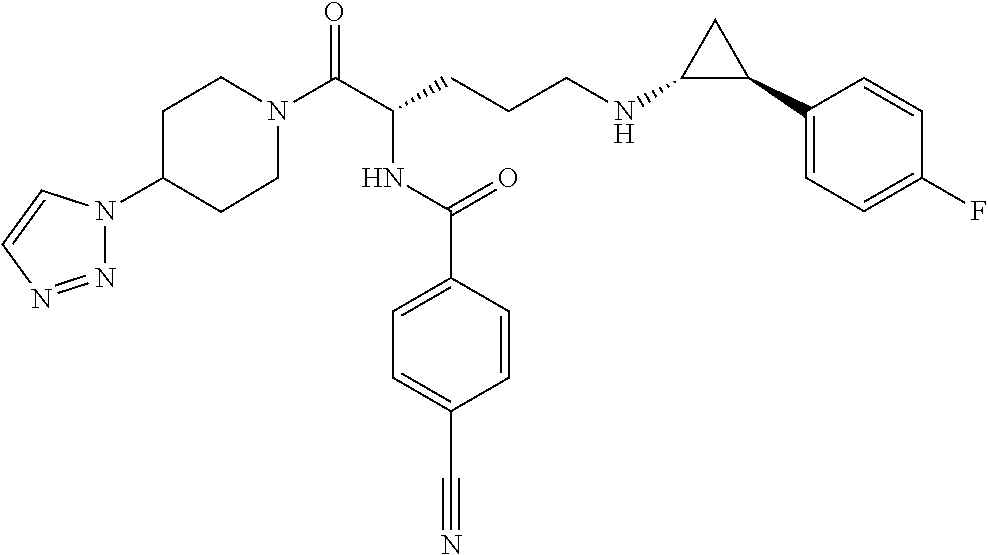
C1N(C(C(CCCNC2C(C3=CC=C(F)C=C3)C2)NC(C2=CC=C(C#N)C=C2)=O)=O)CCC(N2N=NC=C2)C1
